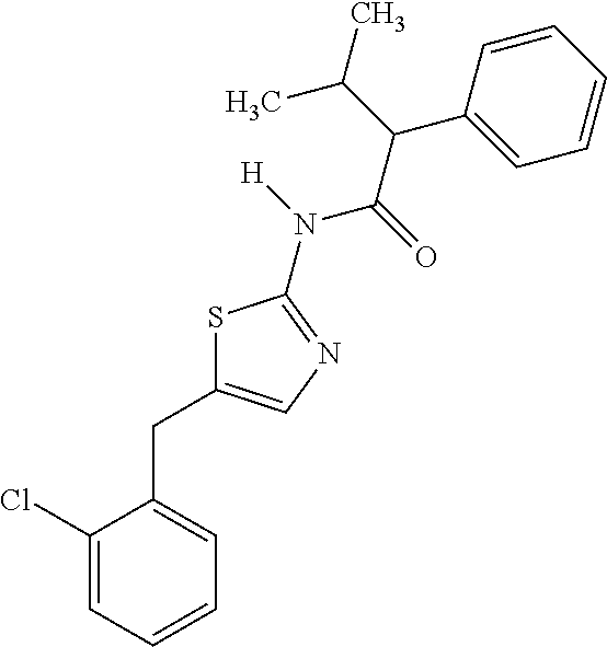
S1C(CC2=CC=CC=C2Cl)=CN=C1N(C(C(C(C)C)C1=CC=CC=C1)=O)[H]
